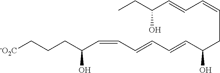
C(C=CC=CC(CC)O)C(C=CC=CC=CC(CCC[-O2C])O)O
